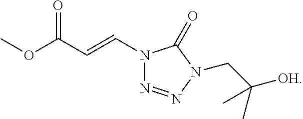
COC(C=CN1N=NN(CC([OH])(C)C)C1=O)=O
